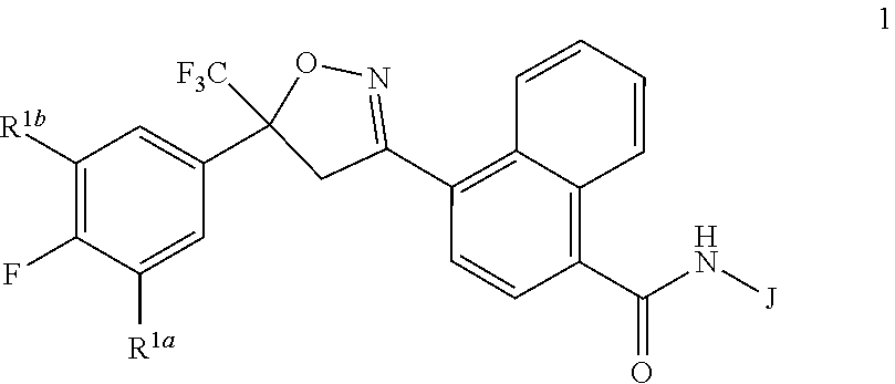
N([J])C(=O)C1=C2C(=C(C3=NOC(C4=CC([R1b])=C(F)C([R1a])=C4)([F3C])C3)C=C1)C=CC=C2
